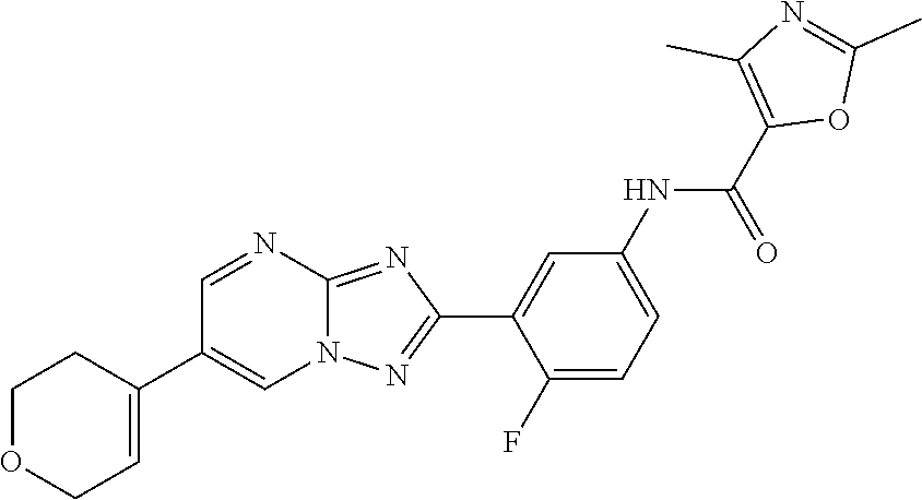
C1(F)=CC=C(NC(C2=C(C)N=C(C)O2)=O)C=C1C1=NN2C(=N1)N=CC(C1=CCOCC1)=C2
